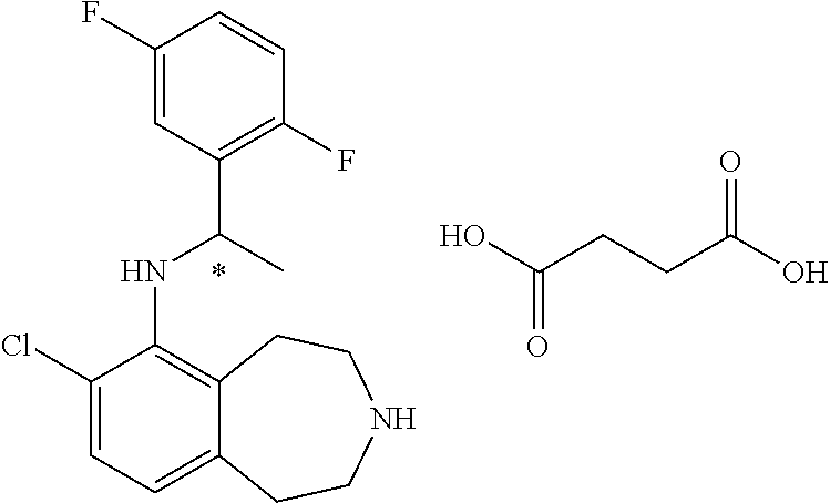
C1(Cl)=CC=C2C(=C1NC(C1=C(F)C=CC(F)=C1)C)CCNCC2.OC(CCC(O)=O)=O
